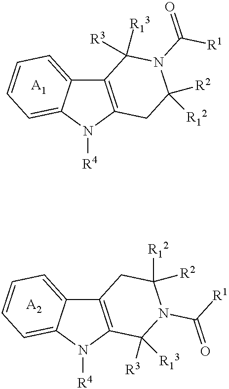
C12=C(N([R4])C3=CC=CC=C13)CC([R2])([R12])N(C([R1])=O)C2([R13])[R3].[A1].C12=C(N([R4])C3=CC=CC=C13)C([R13])([R3])N(C([R1])=O)C([R12])([R2])C2.[A2]
